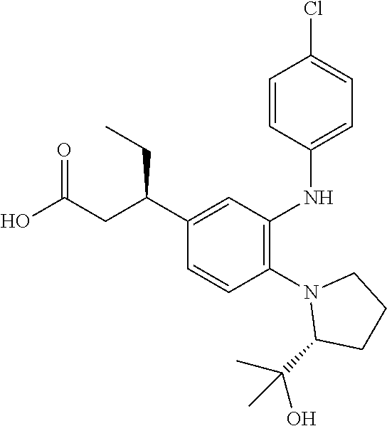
N1(C2=C(NC3=CC=C(Cl)C=C3)C=C(C(CC(O)=O)CC)C=C2)C(C(C)(O)C)CCC1
